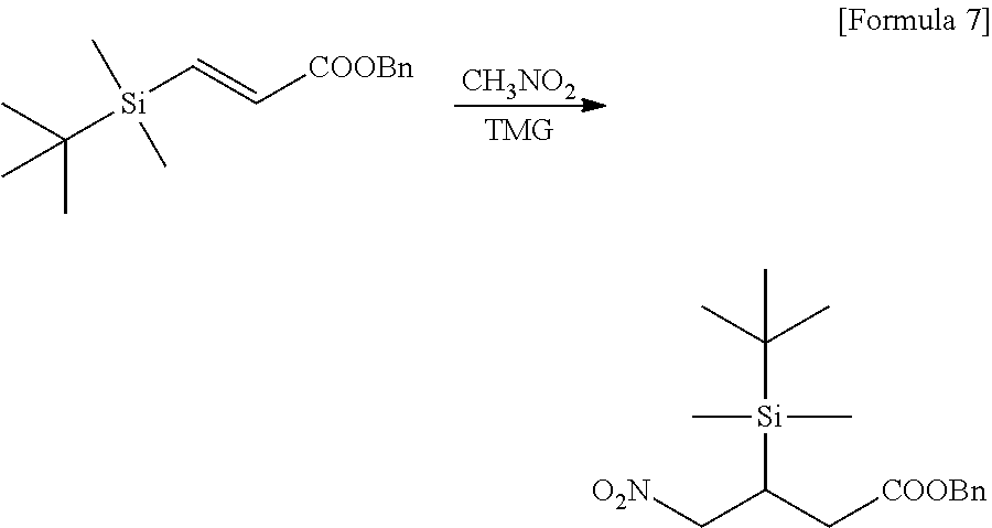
[CH3NO2].[COOBn]C=C[Si](C(C)(C)C)(C)C.[O2N]CC(C[COOBn])[Si](C)(C)C(C)(C)C
